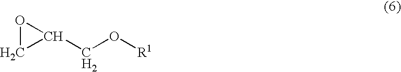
O1CC1CO[R1]
